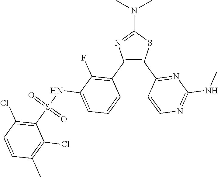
C1(N(C)C)=NC(C2=C(F)C(NS(C3=C(Cl)C=CC(C)=C3Cl)(=O)=O)=CC=C2)=C(C2=NC(NC)=NC=C2)S1
